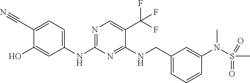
N(C1=NC=C(C(F)(F)F)C(NCC2=CC=CC(N(S(C)(=O)=O)C)=C2)=N1)C1=CC=C(C#N)C(O)=C1
